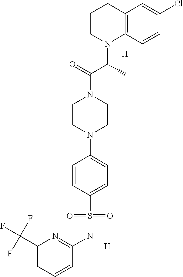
C1CN(C(C(N2CCN(C3=CC=C(S(NC4=NC(C(F)(F)F)=CC=C4)(=O)=O)C=C3)CC2)=O)C)C2=C(C1)C=C(Cl)C=C2.[H].[H]
